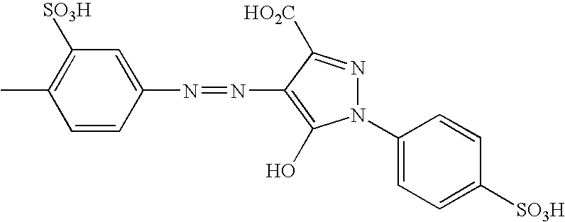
N1(C2=CC=C([SO3H])C=C2)N=C([HO2C])C(N=NC2=CC([SO3H])=C(C)C=C2)=C1O
